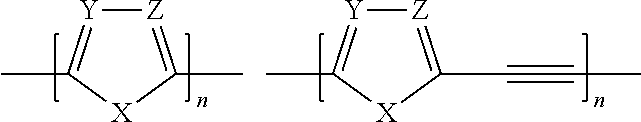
[Z]1=C(C)[X]C(C)=[Y]1.[Z]1=C(C#CC)[X]C(C)=[Y]1
